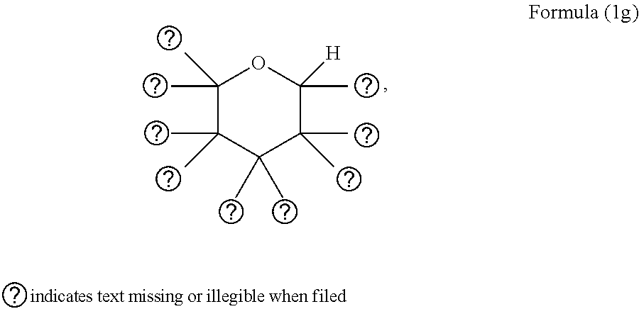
C1(C)(C)C(C)(C)C(C)(C)C(C)(C)C(C)([H])O1
